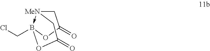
[MeN]12->B(CCl)(OC(=O)C1)OC(=O)C2
